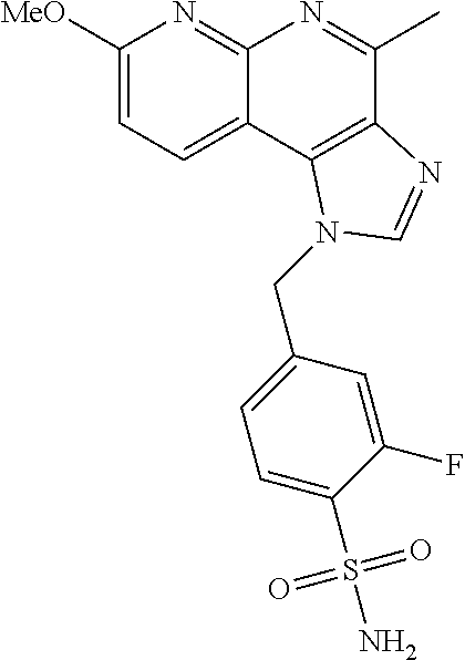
C1([MeO])=CC=C2C(=N1)N=C(C)C1=C2N(CC2=CC=C(S(N)(=O)=O)C(F)=C2)C=N1
